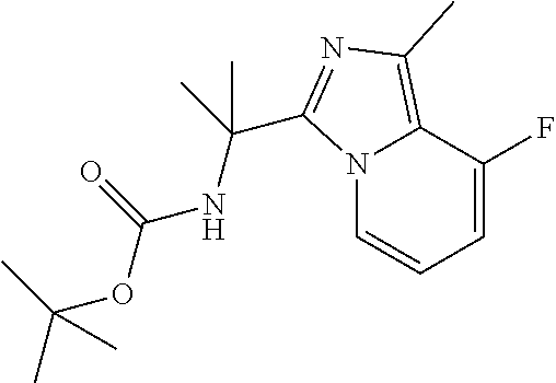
N12C=CC=C(F)C1=C(C)N=C2C(C)(C)NC(=O)OC(C)(C)C
